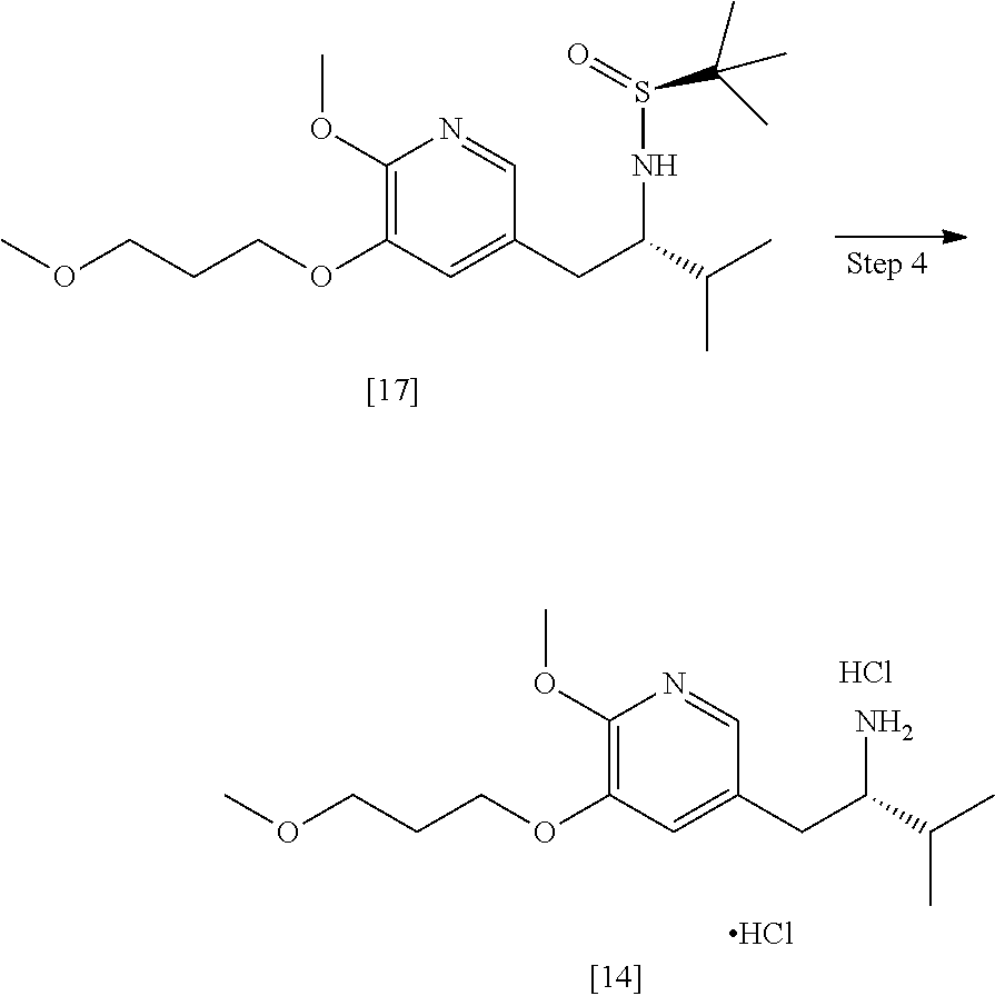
C1(OC)=C(OCCCOC)C=C(CC(C(C)C)NS(C(C)(C)C)=O)C=N1.C1(OC)=C(OCCCOC)C=C(CC(C(C)C)N)C=N1.Cl.Cl
